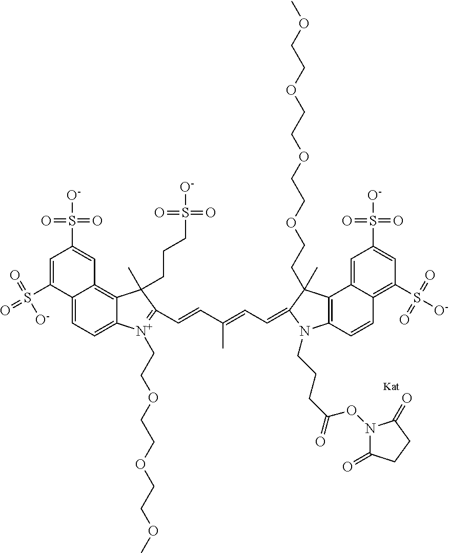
C12=CC=C3C(=C1C=C(S(=O)(=O)[O-])C=C2S(=O)([O-])=O)C(CCCS(=O)(=O)[O-])(C)C(C=CC(=CC=C1N(CCCC(=O)ON2C(=O)CCC2=O)C2=C(C4=CC(S(=O)(=O)[O-])=CC(S(=O)(=O)[O-])=C4C=C2)C1(C)CCOCCOCCOCCOC)C)=[N+]3CCOCCOCCOC
